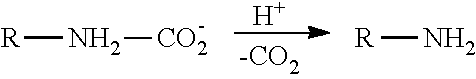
[H].[R]N[CO2].[R]N
